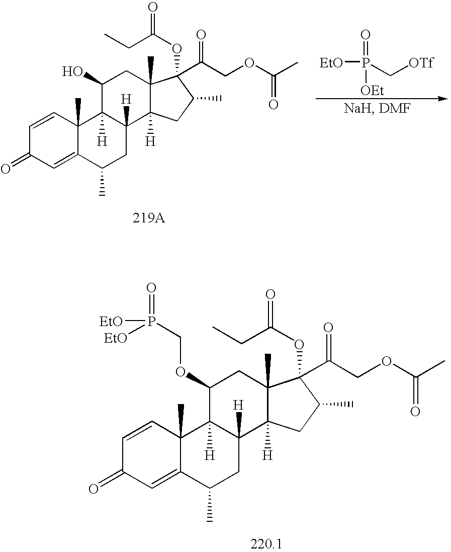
C1=CC2(C)C(=CC1=O)C(C)CC1([H])C2([H])C(O)CC2(C)C1([H])CC(C)C2(C(=O)COC(C)=O)OC(=O)CC.[EtO]P(C[OTf])(=O)[OEt].C1=CC2(C)C(=CC1=O)C(C)CC1([H])C2([H])C(OCP(=O)([EtO])[EtO])CC2(C)C1([H])CC(C)C2(OC(=O)CC)C(=O)COC(C)=O
